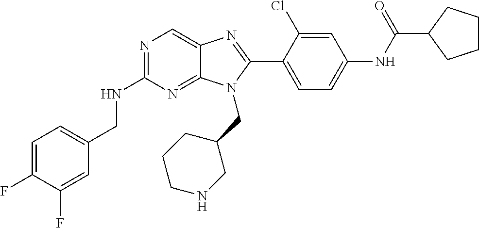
C1=C(F)C(F)=CC(CNC2=NC=C3C(=N2)N(CC2CCCNC2)C(C2=CC=C(NC(=O)C4CCCC4)C=C2Cl)=N3)=C1
